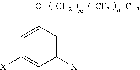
C1=C(OC[CF2][CF3])C=C([X])C=C1[X]
